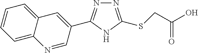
N1=C(SCC(O)=O)NC(C2=CC3=CC=CC=C3N=C2)=N1
